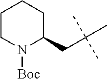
N1([Boc])C(CC(C)(C)C)CCCC1
